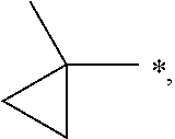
CC1(C)CC1
